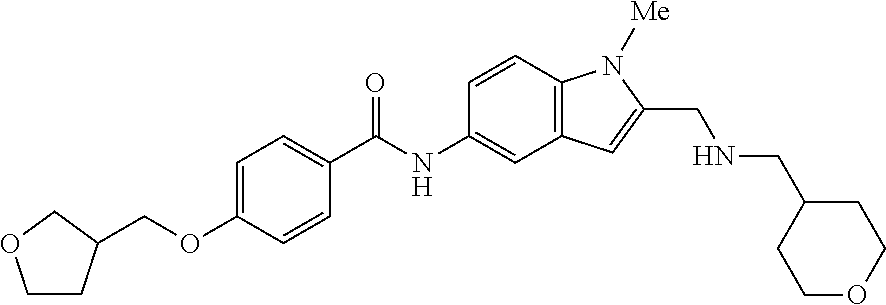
C1=C(OCC2CCOC2)C=CC(C(NC2=CC3=C(C=C2)N([Me])C(CNCC2CCOCC2)=C3)=O)=C1
